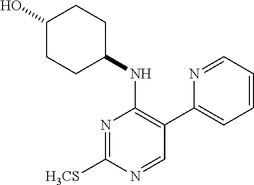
N1=C([H3CS])N=CC(C2=CC=CC=N2)=C1NC1CCC(O)CC1
